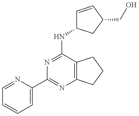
C1=NC(C2=NC3=C(C(NC4C=CC(CO)C4)=N2)CCC3)=CC=C1
